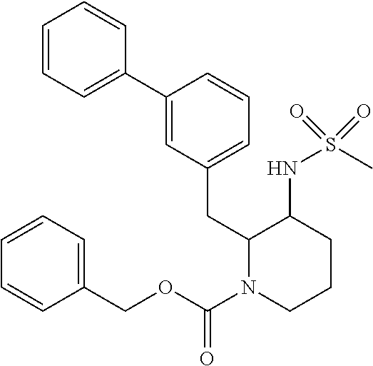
C1=CC=C(C2=CC(CC3N(C(OCC4=CC=CC=C4)=O)CCCC3NS(C)(=O)=O)=CC=C2)C=C1
